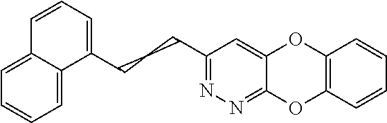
C1(CCCC2=CC=CC3=CC=CC=C23)=NN=C2C(=C1)OC1=C(O2)C=CC=C1
